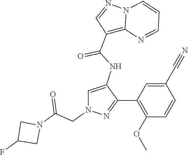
N12C(=C(C(NC3=CN(CC(N4CC(F)C4)=O)N=C3C3=C(OC)C=CC(C#N)=C3)=O)C=N1)N=CC=C2
